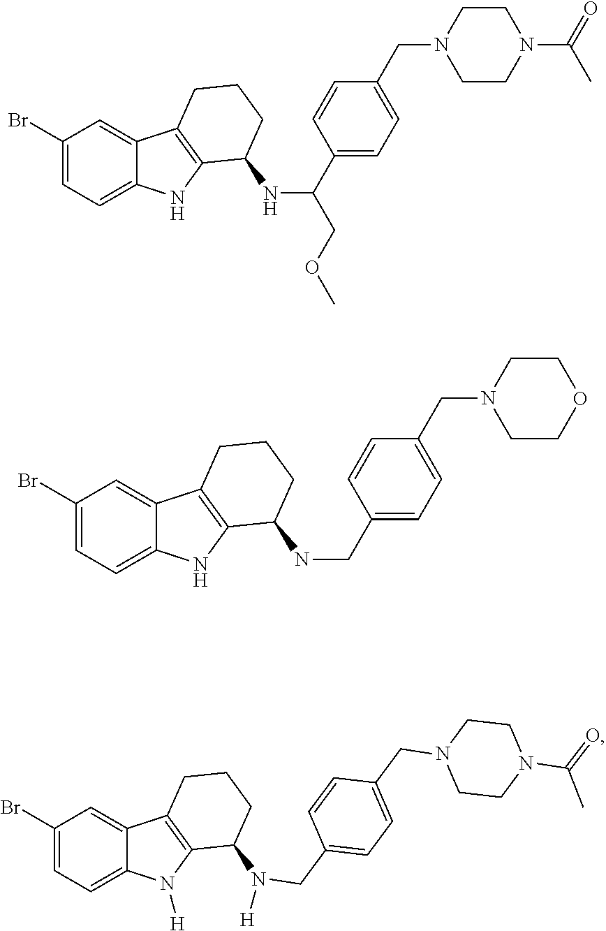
C1(Br)=CC=C2C(=C1)C1=C(N2)C(NC(C2=CC=C(CN3CCN(C(=O)C)CC3)C=C2)COC)CCC1.C1(Br)=CC=C2C(=C1)C1=C(N2)C(NCC2=CC=C(CN3CCOCC3)C=C2)CCC1.C1(Br)=CC=C2C(=C1)C1=C(C(N(CC3=CC=C(CN4CCN(C(C)=O)CC4)C=C3)[H])CCC1)N2[H]
